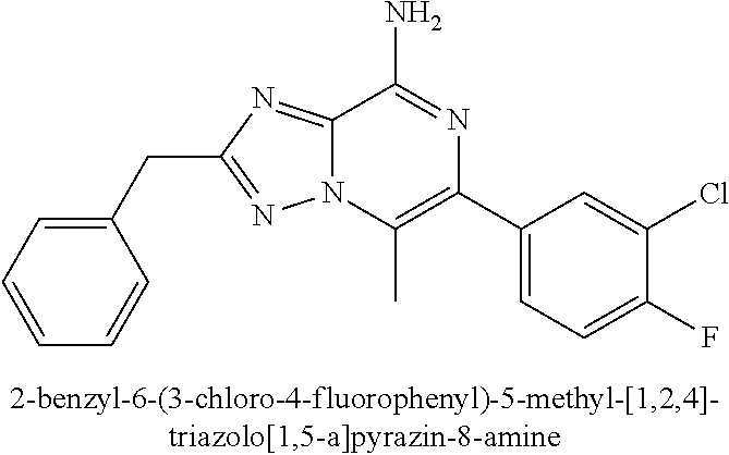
C1(CC2=NN3C(=N2)C(N)=NC(C2=CC=C(F)C(Cl)=C2)=C3C)=CC=CC=C1
